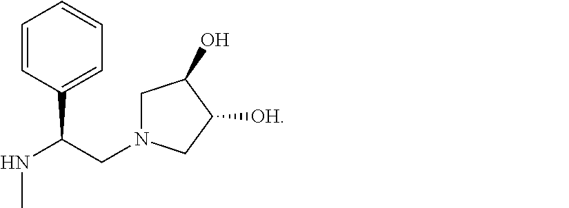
C1=CC(C(CN2CC(O)C([OH])C2)NC)=CC=C1
